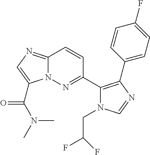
C12=NC=C(C(=O)N(C)C)N1N=C(C1=C(C3=CC=C(F)C=C3)N=CN1CC(F)F)C=C2
